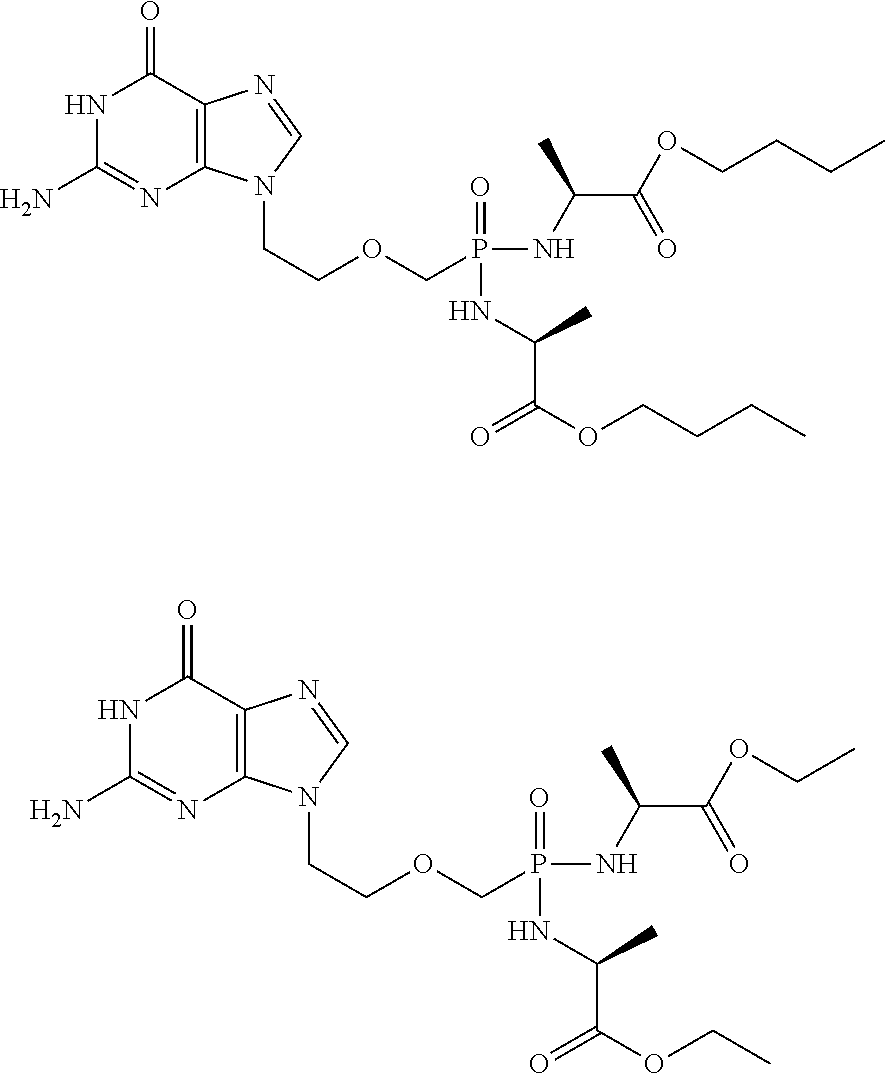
N1C(N)=NC2=C(C1=O)N=CN2CCOCP(NC(C(OCCCC)=O)C)(=O)NC(C(OCCCC)=O)C.N1C(N)=NC2=C(C1=O)N=CN2CCOCP(NC(C(OCC)=O)C)(=O)NC(C(OCC)=O)C
